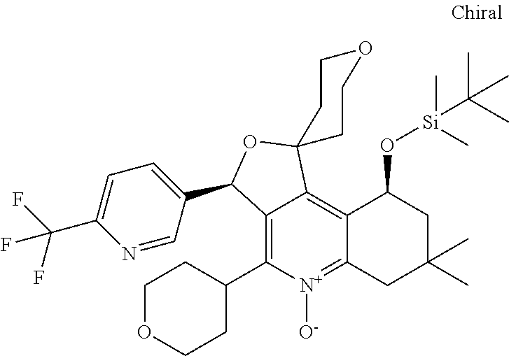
C12=C(C3CCOCC3)[N+]([O-])=C3C(=C1C1(OC2C2=CC=C(C(F)(F)F)N=C2)CCOCC1)C(O[Si](C(C)(C)C)(C)C)CC(C)(C)C3
